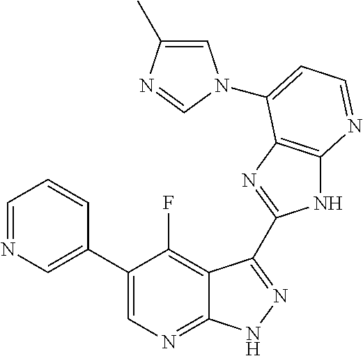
C1=NC=C(C2=CN=C3C(=C2F)C(C2=NC4=C(N2)N=CC=C4N2C=C(C)N=C2)=NN3)C=C1
